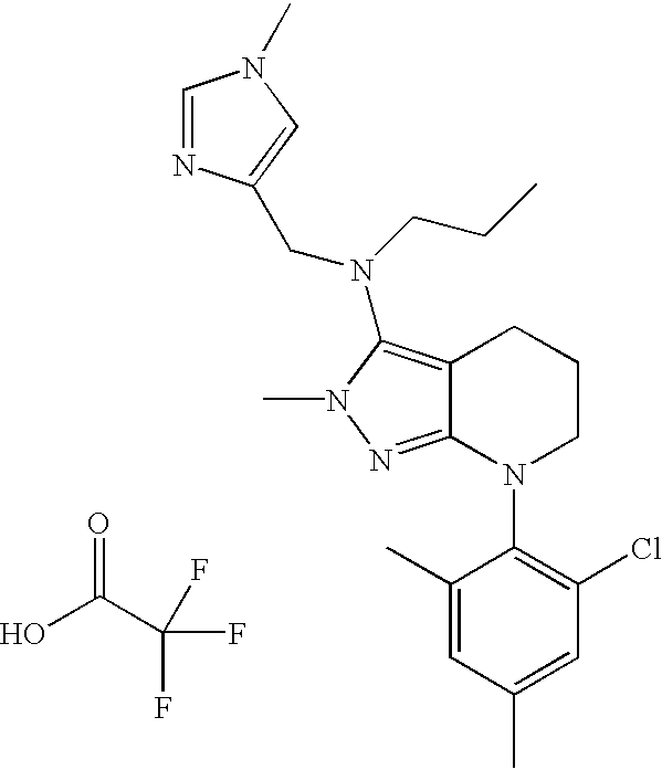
O=C(C(F)(F)F)O.C12=C(N(CCC)CC3=CN(C)C=N3)N(C)N=C1N(C1=C(Cl)C=C(C)C=C1C)CCC2
